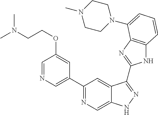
C1(C2=NC=C3C(=C2)C(C2=NC4=C(N2)C=CC=C4N2CCN(C)CC2)=NN3)=CN=CC(OCCN(C)C)=C1
